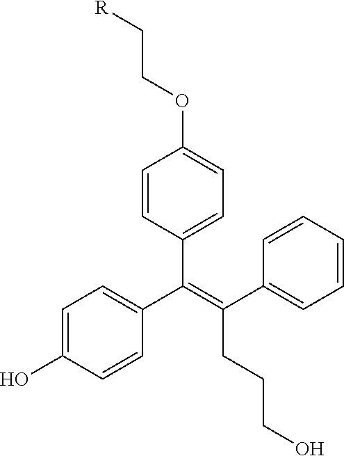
C1=CC(C(=C(C2=CC=CC=C2)CCCO)C2=CC=C(O)C=C2)=CC=C1OCC[R]
